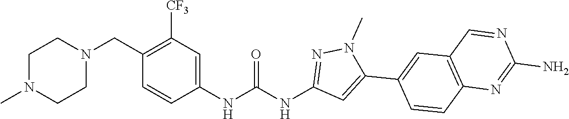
N1(C)CCN(CC2=C([CF3])C=C(NC(NC3=NN(C)C(C4=CC5=C(C=C4)N=C(N)N=C5)=C3)=O)C=C2)CC1
